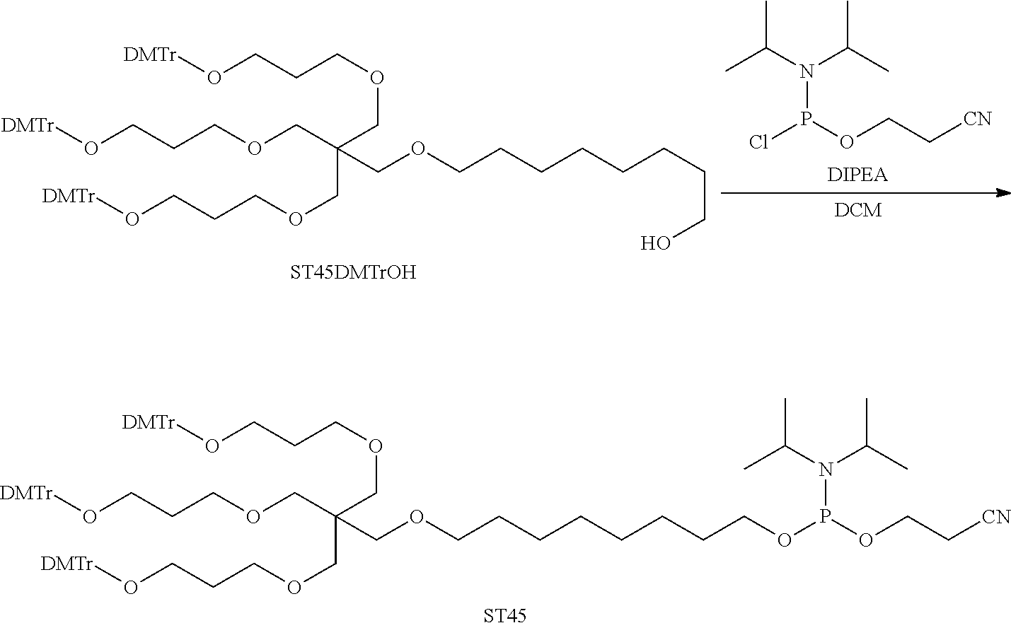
C(COCCCO[DMTr])(COCCCCCCCCO)(COCCCO[DMTr])COCCCO[DMTr].[ST45DMTrOH].CC(N(C(C)C)P(OCC[CN])Cl)C.C(COCCCO[DMTr])(COCCCCCCCCOP(N(C(C)C)C(C)C)OCC[CN])(COCCCO[DMTr])COCCCO[DMTr].[ST45]
